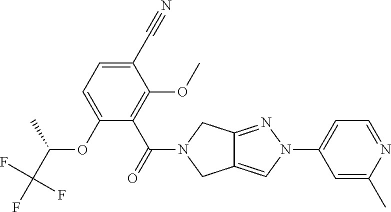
C1(C#N)=CC=C(OC(C)C(F)(F)F)C(C(=O)N2CC3=CN(C4=CC=NC(C)=C4)N=C3C2)=C1OC
